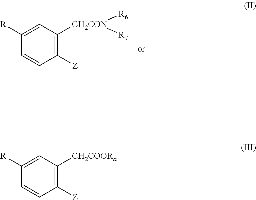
C1([Z])=C([CH2CON]([R7])[R6])C=C([R])C=C1.C1([Z])=C([CH2COORa])C=C([R])C=C1
